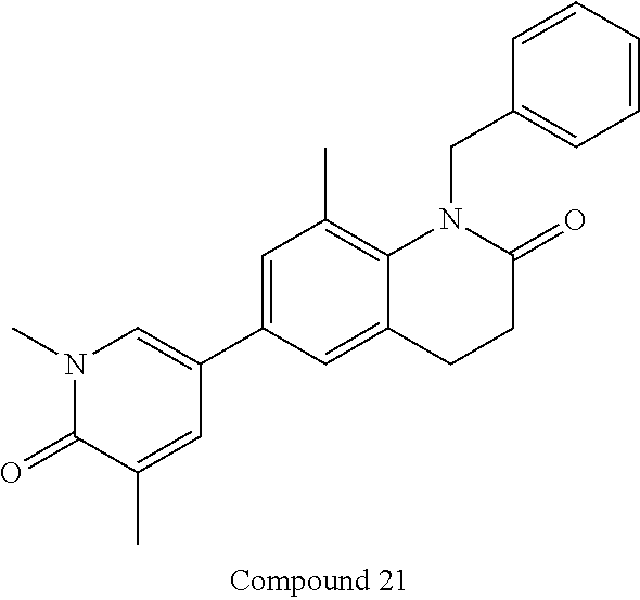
C1(C2=CN(C)C(=O)C(C)=C2)=CC(C)=C2C(=C1)CCC(=O)N2CC1=CC=CC=C1
